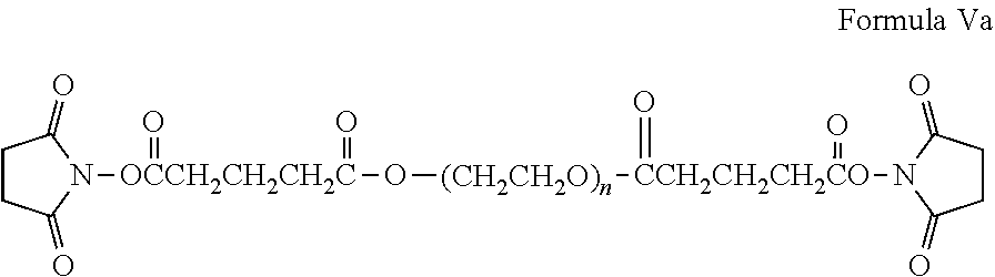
C1CC(=O)N([CCH2CH2CH2CO]([(CH2CH2O)n]O[OCCH2CH2CH2C](N2C(=O)CCC2=O)(=O)=O)(=O)=O)C1=O
